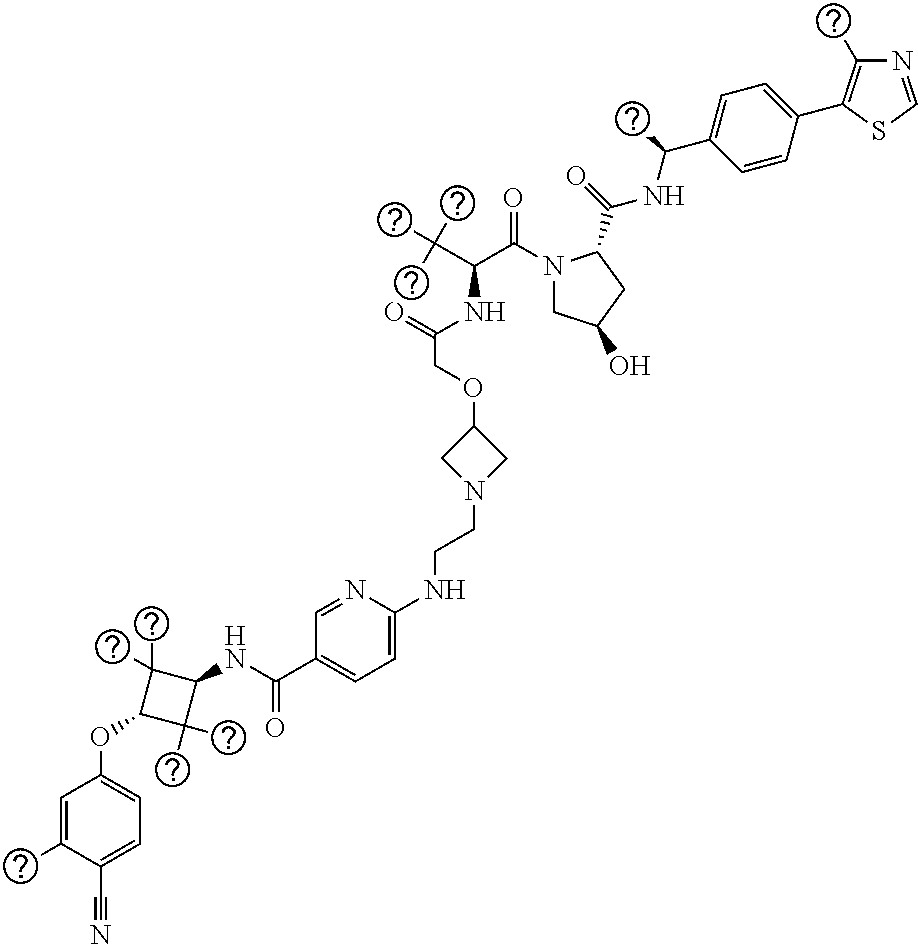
C(N1CC(OCC(=O)NC(C(=O)N2CC(O)CC2C(NC(C)C2=CC=C(C3=C(C)N=CS3)C=C2)=O)C(C)(C)C)C1)CNC1=CC=C(C(NC2C(C)(C)C(OC3=CC=C(C#N)C(C)=C3)C2(C)C)=O)C=N1
